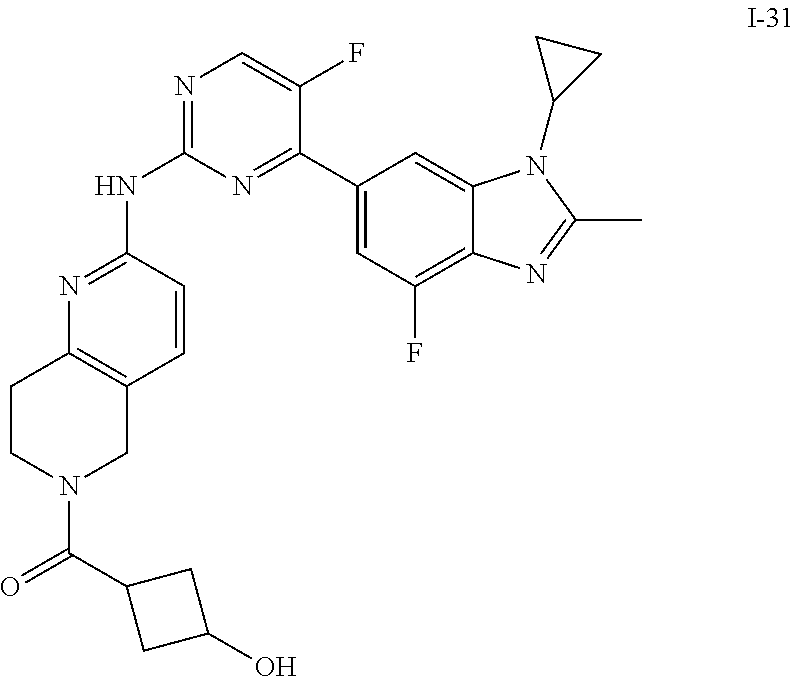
N1=C(NC2=NC3=C(C=C2)CN(C(C2CC(O)C2)=O)CC3)N=C(C2=CC(F)=C3C(=C2)N(C2CC2)C(C)=N3)C(F)=C1
